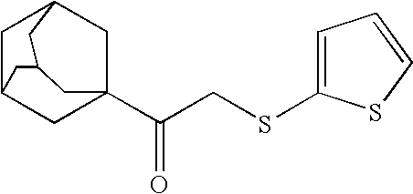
C1C2CC3(C(=O)CSC4=CC=CS4)CC1CC(C2)C3
